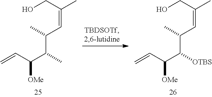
C(C)(C([OMe])C=C)C(C)C=C(CO)C.C([OTBS])(C([OMe])C=C)C(C)C=C(CO)C
